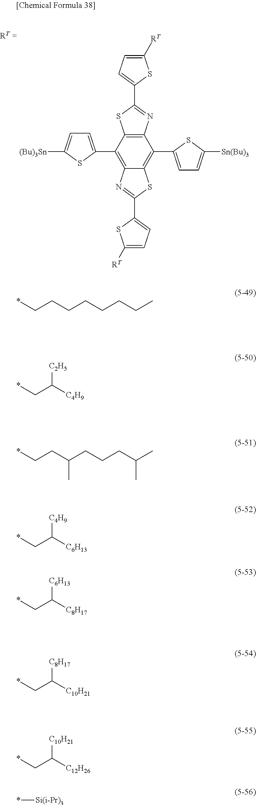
C12=C(C3=CC=C([(Bu)3Sn])S3)C3=C(C(C4=CC=C([Sn(Bu)3])S4)=C1SC(C1=CC=C([RT])S1)=N2)N=C(C1=CC=C([RT])S1)S3.*CCCCCCCC.*CC([C4H9])[C2H5].*CCC(CCCC(C)C)C.*CC([C6H13])[C4H9].*CC([C8H17])[C6H13].*CC([C10H21])[C8H17].*CC([C12H26])[C10H21].*[Si(i-Pr)3]
